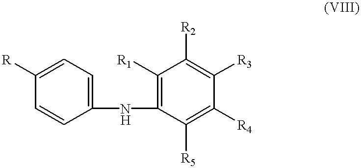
C1([R1])=C(NC2=CC=C([R])C=C2)C([R5])=C([R4])C([R3])=C1[R2]
